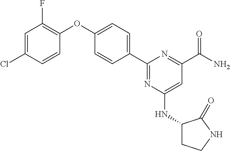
C1(C2=CC=C(OC3=C(F)C=C(Cl)C=C3)C=C2)=NC(NC2CCNC2=O)=CC(C(=O)N)=N1
